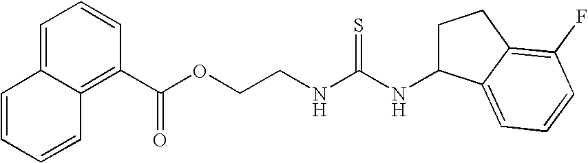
C1=C2C(=C(C(OCCNC(NC3CCC4=C(F)C=CC=C34)=S)=O)C=C1)C=CC=C2
